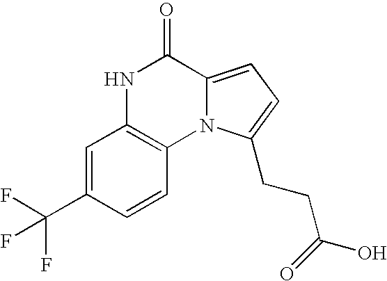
N1C2=C(N3C(=CC=C3CCC(=O)O)C1=O)C=CC(C(F)(F)F)=C2
